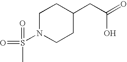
C1N(S(C)(=O)=O)CCC(CC(=O)O)C1
